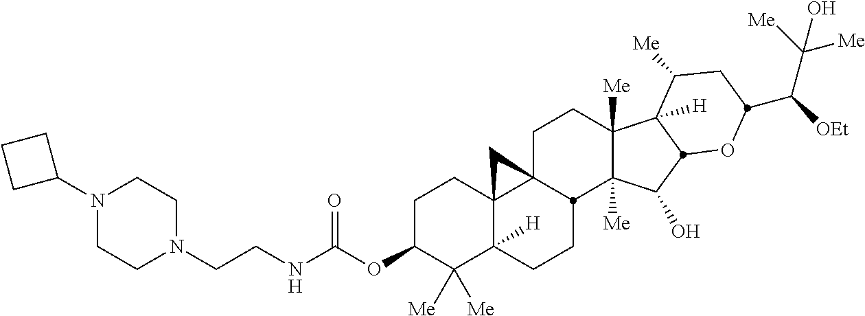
C1C(OC(NCCN2CCN(C3CCC3)CC2)=O)C([Me])([Me])C2([H])C3(C1)C1(CCC4([Me])C([Me])(C(O)C5C4([H])C([Me])CC(C([OEt])C([Me])([Me])O)O5)C1CC2)C3
